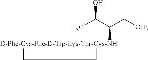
CC(C(C[OH])[D-Phe-Cys-Phe-D-Trp-Lys-Thr-Cys-NH]1CC1)O
